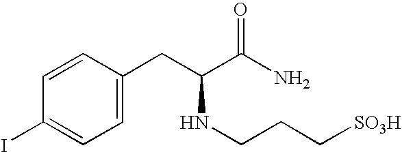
C1=C(CC(C(N)=O)NCCC[SO3H])C=CC(I)=C1
